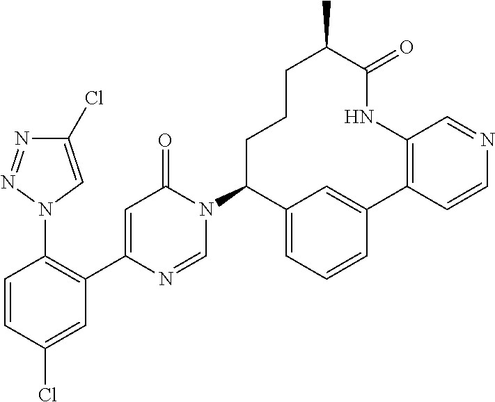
C1=CC(Cl)=CC(C2=CC(=O)N(C3C4=CC=CC(=C4)C4=C(NC(=O)C(C)CCC3)C=NC=C4)C=N2)=C1N1C=C(Cl)N=N1
